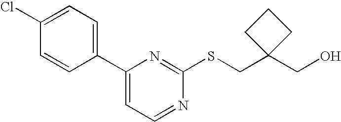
OCC1(CSC2=NC(C3=CC=C(Cl)C=C3)=CC=N2)CCC1
